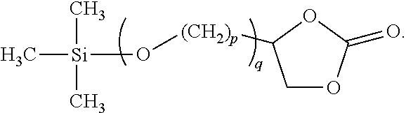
C[Si](C)(C)O[(CH2)p]C1COC(=O)O1
